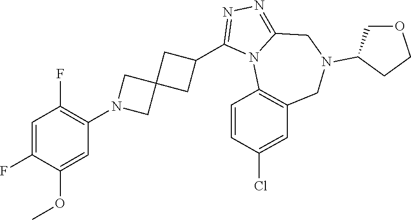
C1=C(F)C(OC)=CC(N2CC3(C2)CC(C2=NN=C4N2C2=C(CN(C5COCC5)C4)C=C(Cl)C=C2)C3)=C1F
